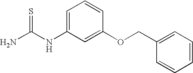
NC(NC1=CC=CC(OCC2=CC=CC=C2)=C1)=S
